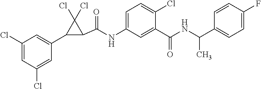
C1(Cl)=CC(Cl)=CC(C2C(C(=O)NC3=CC=C(Cl)C(C(=O)NC(C4=CC=C(F)C=C4)C)=C3)C2(Cl)Cl)=C1
